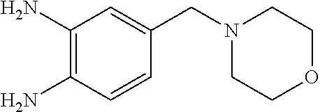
C(N1CCOCC1)C1=CC(N)=C(N)C=C1
